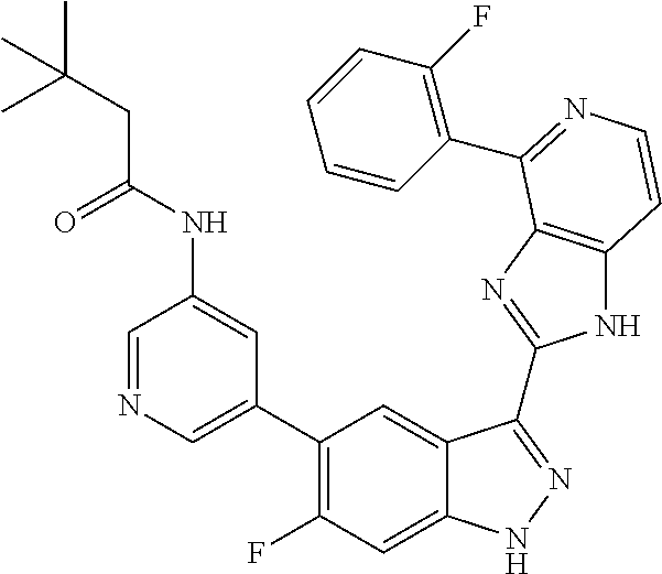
C1=C(C2=C(F)C=C3C(=C2)C(C2=NC4=C(N2)C=CN=C4C2=C(F)C=CC=C2)=NN3)C=C(NC(CC(C)(C)C)=O)C=N1
